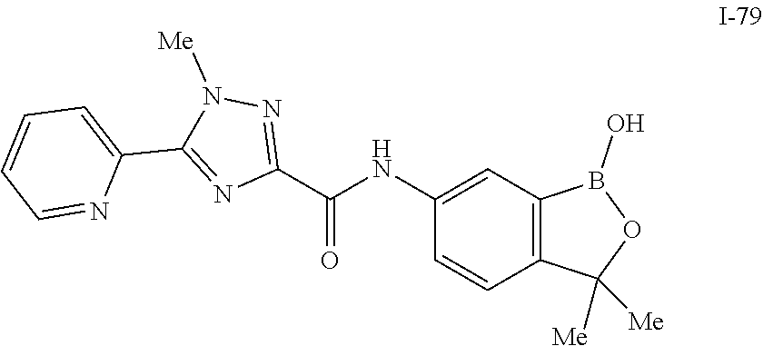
C1(NC(C2=NN([Me])C(C3=CC=CC=N3)=N2)=O)=CC2=C(C=C1)C([Me])([Me])OB2O
